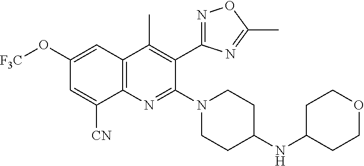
C1(O[F3C])=CC2=C(C([CN])=C1)N=C(N1CCC(NC3CCOCC3)CC1)C(C1=NOC(C)=N1)=C2C
